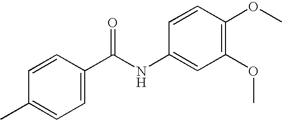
C1=CC(C(NC2=CC(OC)=C(OC)C=C2)=O)=CC=C1C
